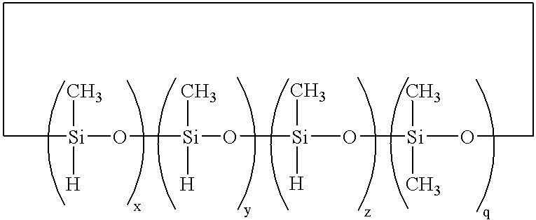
C[Si](O[Si](C)([H])O[Si](C)([H])O[Si](OC)(C)C)([H])C
